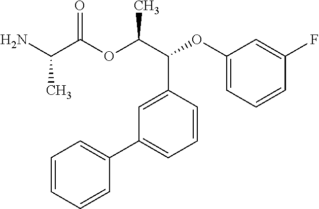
CC(C(=O)OC(C(C1=CC(C2=CC=CC=C2)=CC=C1)OC1=CC=CC(F)=C1)C)N
